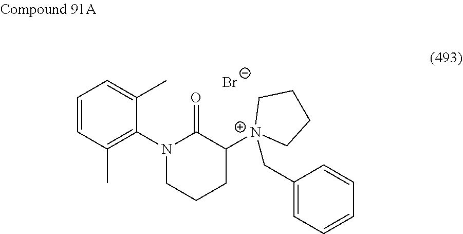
C1=C(C)C(N2CCCC([N+]3(CC4=CC=CC=C4)CCCC3)C2=O)=C(C)C=C1.[Br-]
